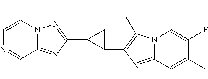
N12C(=NC(C3C(C4=C(C)N5C(=N4)C=C(C)C(F)=C5)C3)=N1)C(C)=NC=C2C
